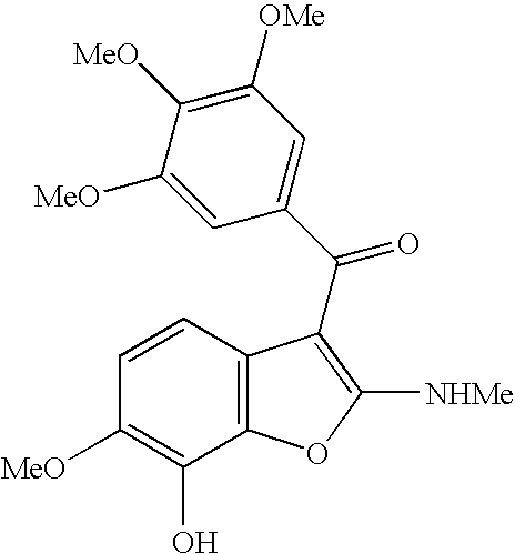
C1=C([MeO])C([MeO])=C([OMe])C=C1C(=O)C1=C([NHMe])OC2=C1C=CC([MeO])=C2O
